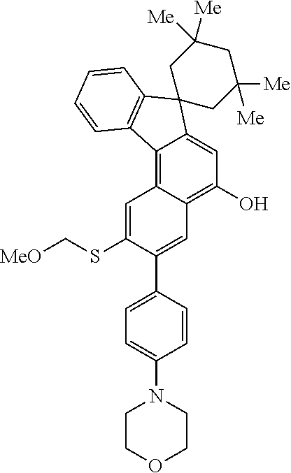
C12=C3C(=C(O)C=C1C1(C4=C2C=CC=C4)CC([Me])([Me])CC([Me])([Me])C1)C=C(C1=CC=C(N2CCOCC2)C=C1)C(SC[MeO])=C3
